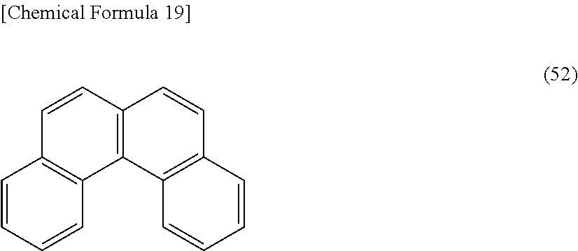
C1=CC=CC2=C1C=CC1=C2C2=C(C=C1)C=CC=C2
